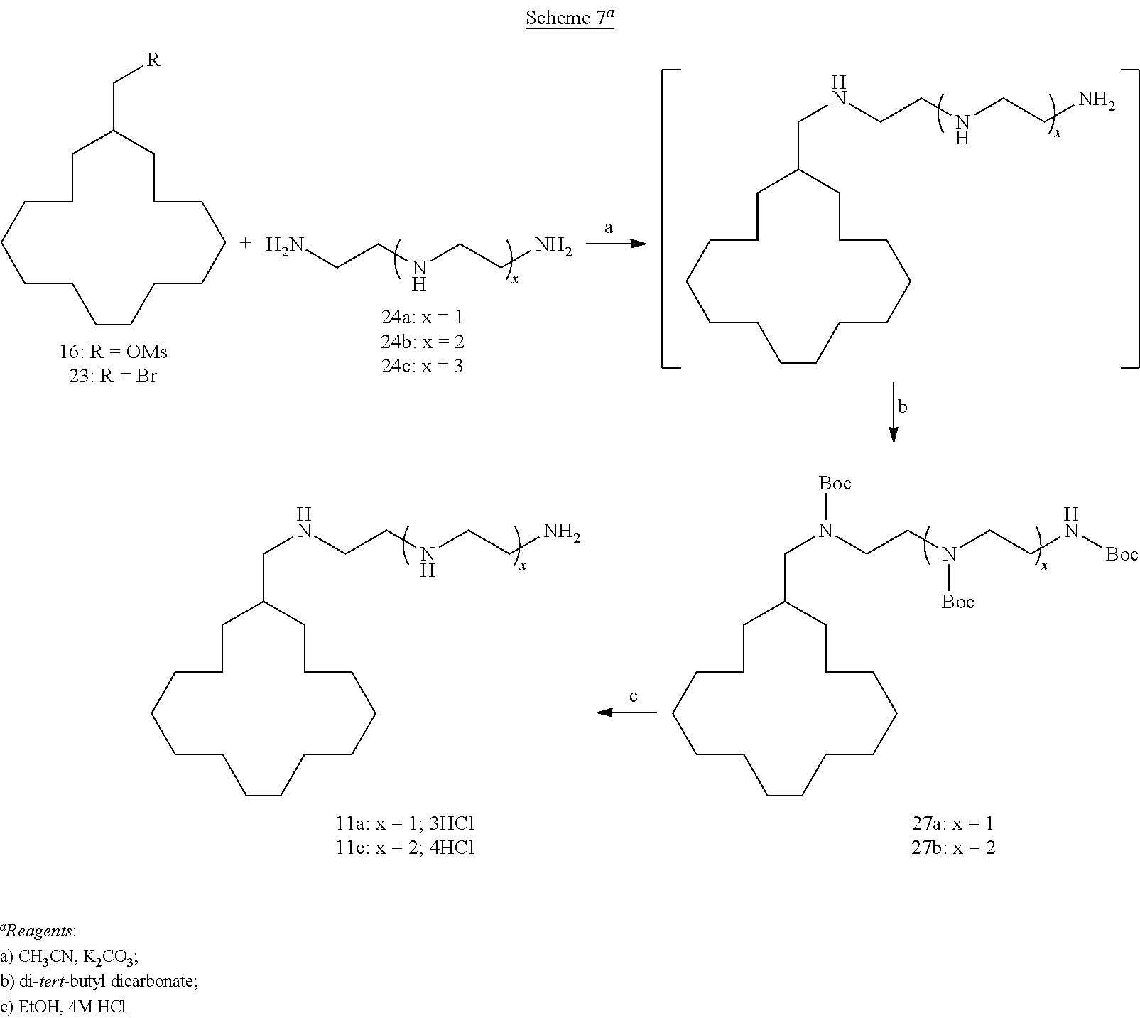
C1C(C[R])CCCCCCCCCCCCC1.NCCNCCN.C1C(CNCCNCCN)CCCCCCCCCCCCC1.C1C(CN(CCN(CCN[Boc])[Boc])[Boc])CCCCCCCCCCCCC1.C1C(CNCCNCCN)CCCCCCCCCCCCC1
